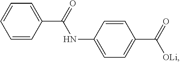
C1(C(NC2=CC=C(C([OLi])=O)C=C2)=O)=CC=CC=C1
